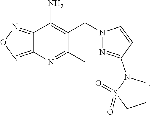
C12=NON=C1N=C(C)C(CN1N=C(N3S(=O)(=O)CCC3)C=C1)=C2N
